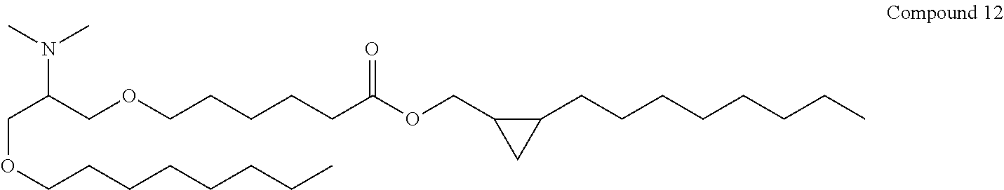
C(C(COCCCCCC(OCC1C(CCCCCCCC)C1)=O)N(C)C)OCCCCCCCC
